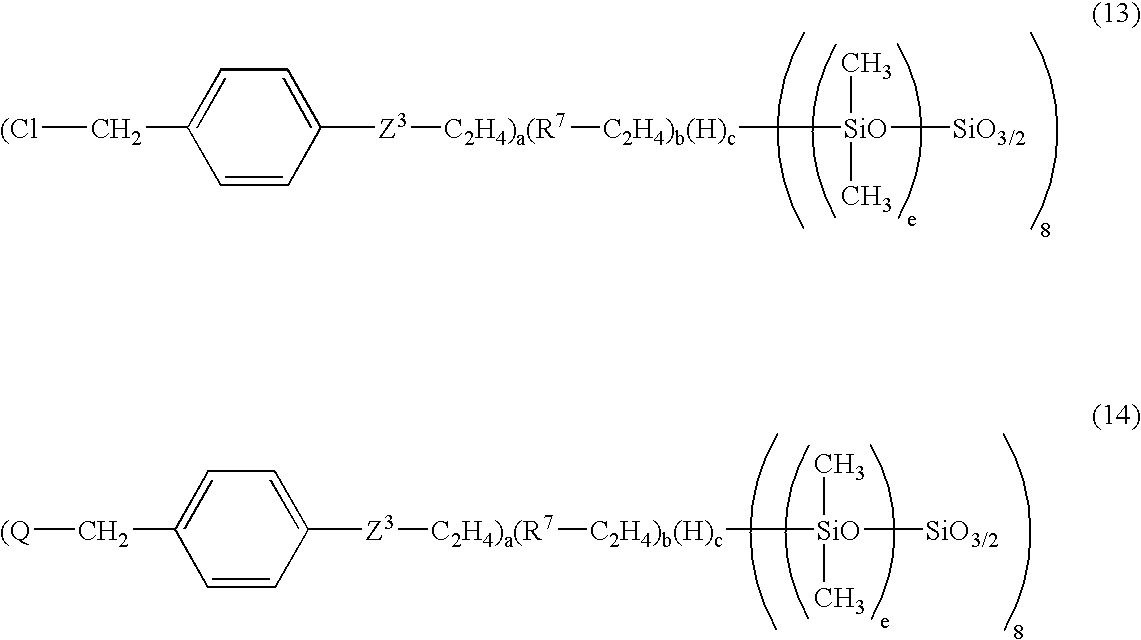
[(Cl]CC1=CC=C([Z3][C2H4)a(R7][C2H4)b(H)c][SiO]([SiO3/2])(C)C)C=C1.C(C1=CC=C([Z3][C2H4)a(R7][C2H4)b(H)c][SiO]([SiO3/2])(C)C)C=C1)[(Q]
